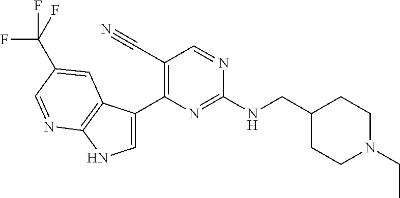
C1=C(C2=C(C#N)C=NC(NCC3CCN(CC)CC3)=N2)C2=C(N1)N=CC(C(F)(F)F)=C2
